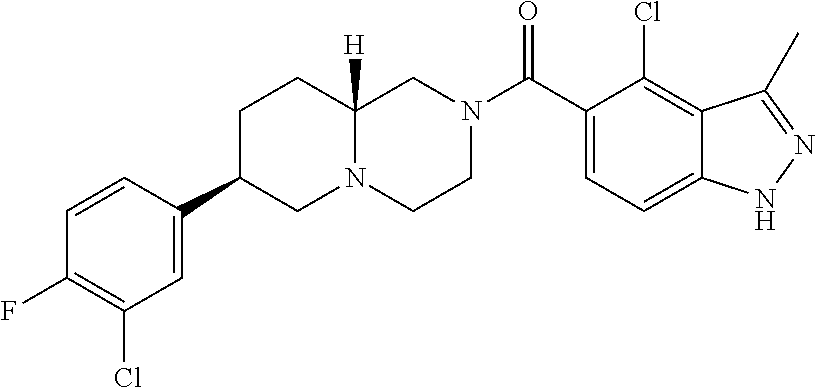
C12=CC=C(C(N3CCN4C([H])(C3)CCC(C3=CC(Cl)=C(F)C=C3)C4)=O)C(Cl)=C1C(C)=NN2
